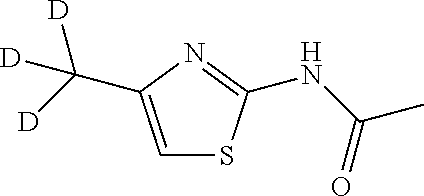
C1=C(C([D])([D])[D])N=C(NC(=O)C)S1
